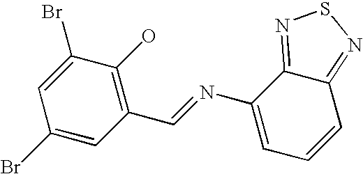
C1(Br)=CC(C=NC2=CC=CC3=NSN=C23)=C(O)C(Br)=C1
